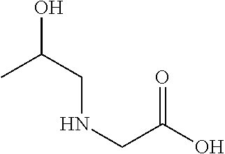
C(CNCC(O)=O)(C)O
